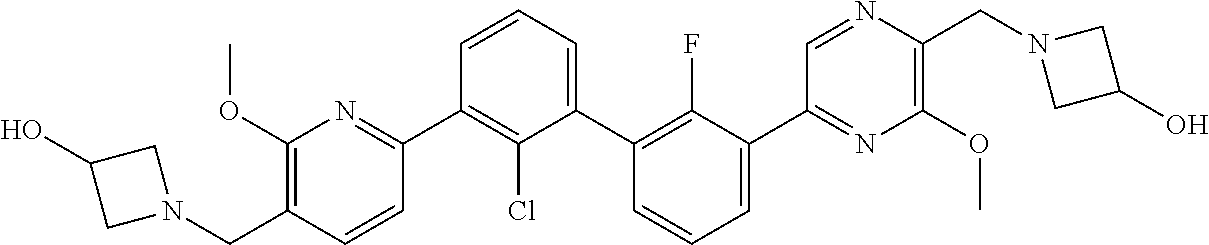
C1(C2=NC(OC)=C(CN3CC(O)C3)C=C2)=C(Cl)C(C2=C(F)C(C3=NC(OC)=C(CN4CC(O)C4)N=C3)=CC=C2)=CC=C1
